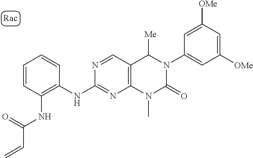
C1([OMe])=CC([OMe])=CC(N2C(=O)N(C)C3=C(C2[Me])C=NC(NC2=C(NC(=O)C=C)C=CC=C2)=N3)=C1
